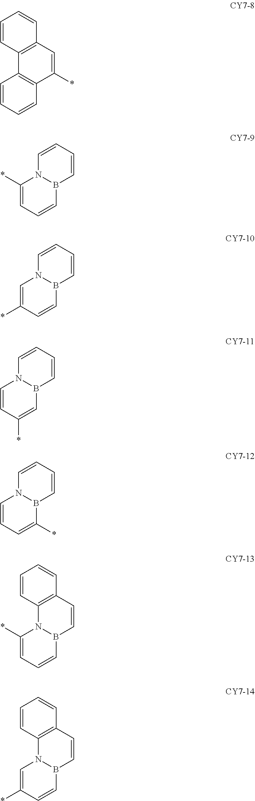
C1=CC=CC2=C1C1=C(C=C2*)C=CC=C1.C1(*)=CC=CB2N1C=CC=C2.C1=C(*)C=CB2N1C=CC=C2.C1=CC(*)=CB2N1C=CC=C2.C1=CC=C(*)B2N1C=CC=C2.C1(*)=CC=CB2N1C1=C(C=C2)C=CC=C1.C1=C(*)C=CB2N1C1=C(C=C2)C=CC=C1
